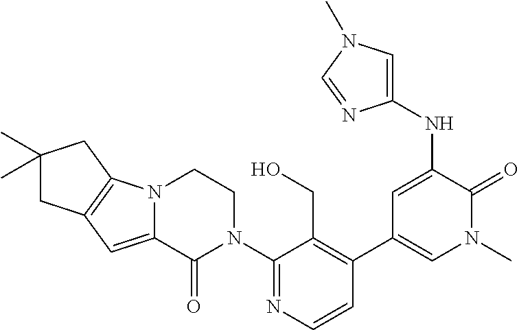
C1=CN=C(N2CCN3C(=CC4=C3CC(C)(C)C4)C2=O)C(CO)=C1C1=CN(C)C(=O)C(NC2=CN(C)C=N2)=C1
